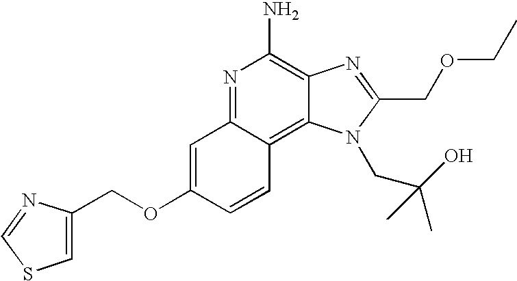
N1=C2C(=C3C(=C1N)N=C(COCC)N3CC(O)(C)C)C=CC(OCC1=CSC=N1)=C2
